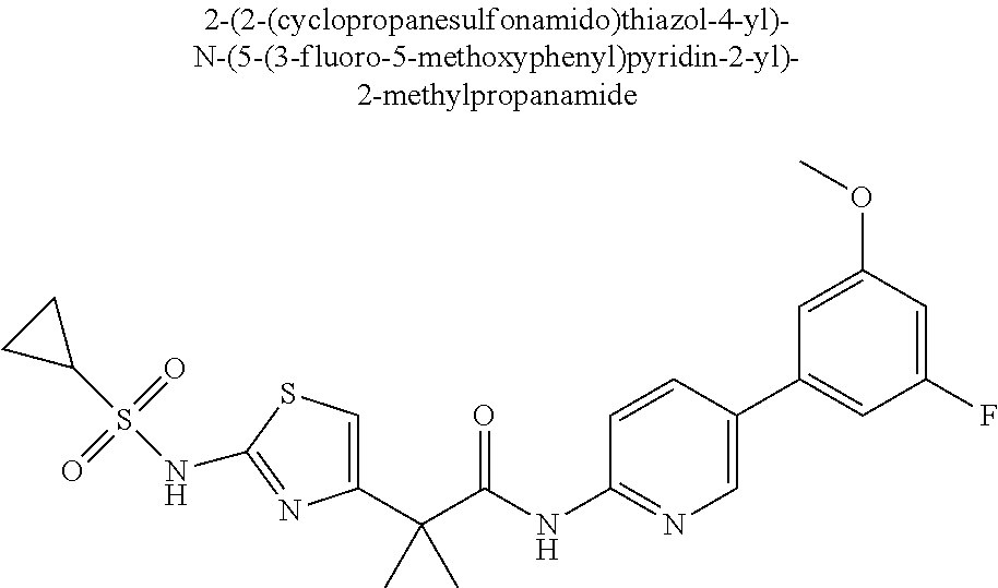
C1(C(C(NC2=NC=C(C3=CC(F)=CC(OC)=C3)C=C2)=O)(C)C)=CSC(NS(C2CC2)(=O)=O)=N1
